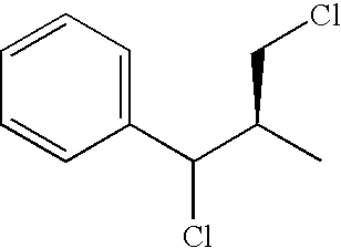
C1=CC(C(C(C)CCl)Cl)=CC=C1
